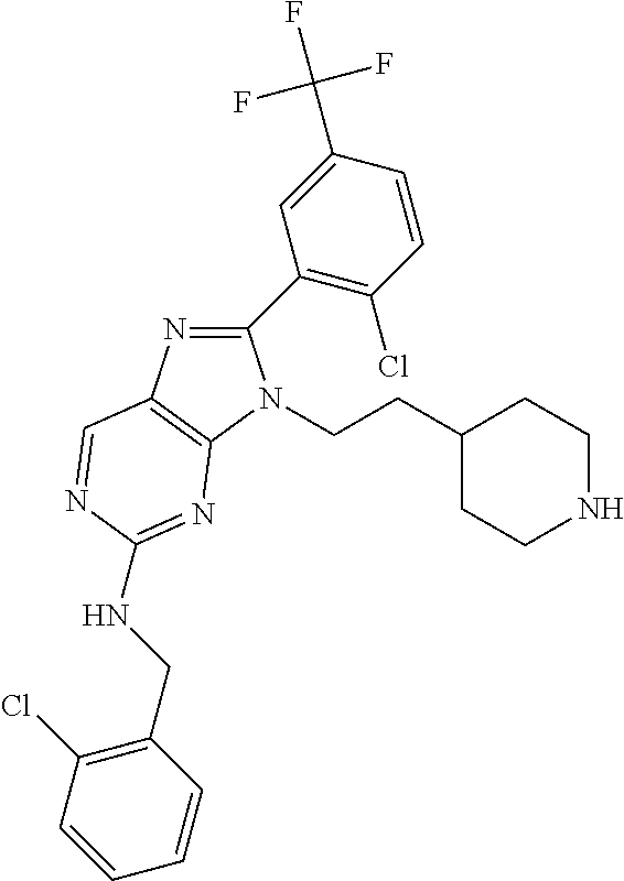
C1(C2=C(Cl)C=CC(C(F)(F)F)=C2)=NC2=C(N1CCC1CCNCC1)N=C(NCC1=C(Cl)C=CC=C1)N=C2
